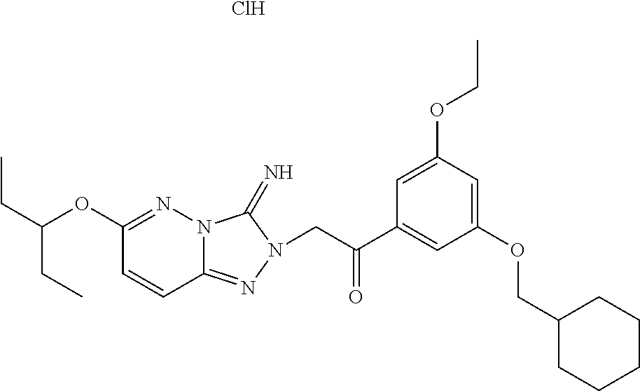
C12=NN(CC(C3=CC(OCC4CCCCC4)=CC(OCC)=C3)=O)C(=N)N1N=C(OC(CC)CC)C=C2.Cl
